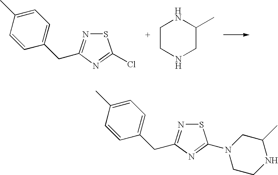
C1(CC2=NSC(Cl)=N2)=CC=C(C)C=C1.C1CNCC(C)N1.C1(CC2=NSC(N3CCNC(C)C3)=N2)=CC=C(C)C=C1
